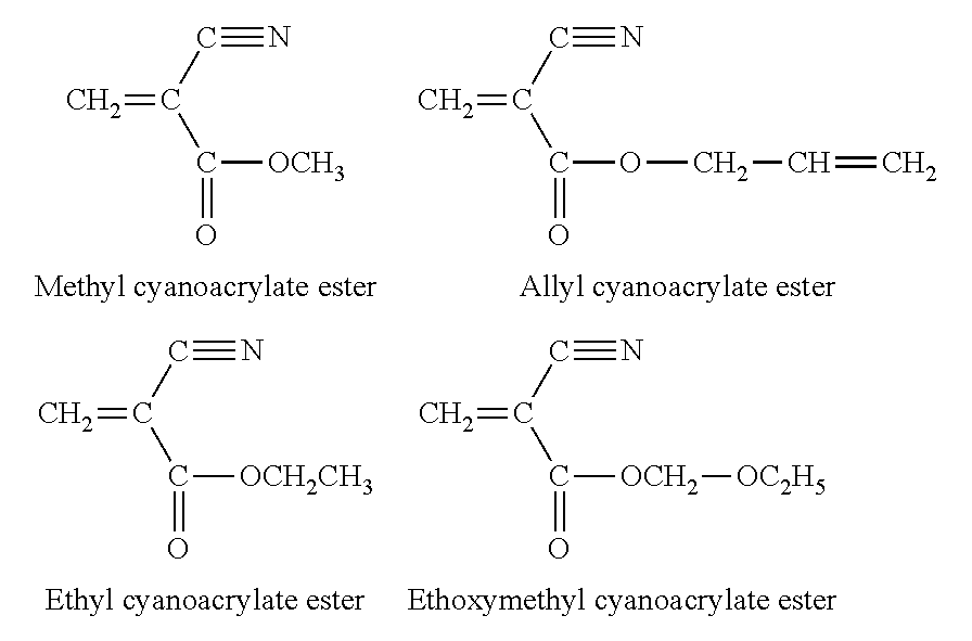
C=C(C([OCH3])=O)C#N.C=C(C(OCC=C)=O)C#N.C=C(C([OCH2CH3])=O)C#N.C=C(C([OCH2][OC2H5])=O)C#N
